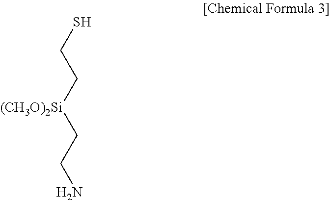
SCC[(CH3O)2Si]CCN
